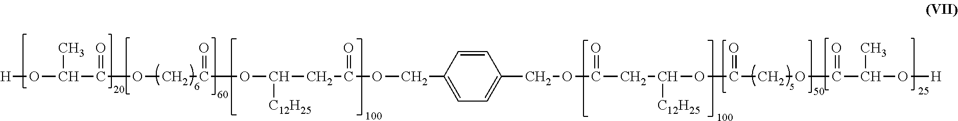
[H]OC(C)C(=O)OCC(=O)OC([C12H25])CC(=O)OCC1=CC=C(COC(CC([C12H25])OC(COC(=O)C(C)O[H])=O)=O)C=C1
